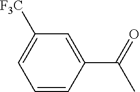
C1(C(=O)C)=CC([F3C])=CC=C1
